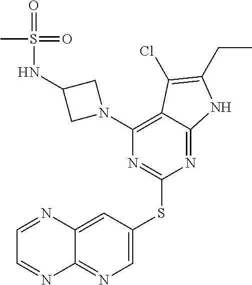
C1=C(SC2=NC(N3CC(NS(=O)(=O)C)C3)=C3C(=N2)NC(CC)=C3Cl)C=C2C(=N1)N=CC=N2
